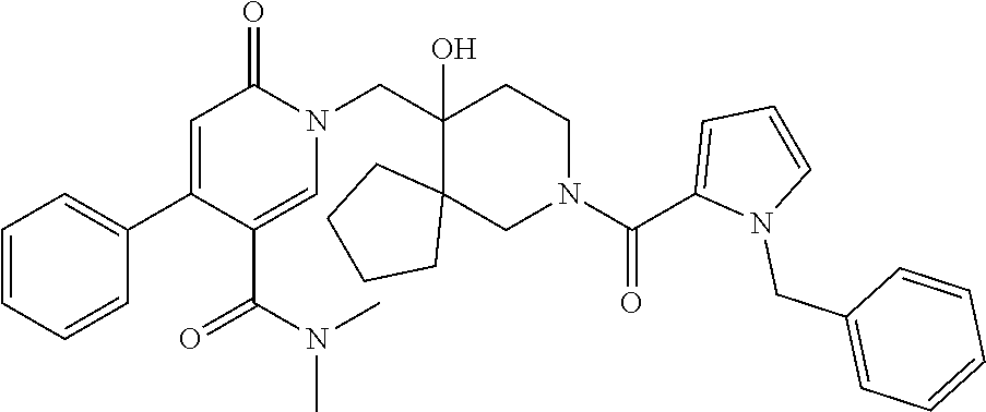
C1=CC=CC(C2=CC(=O)N(CC3(O)CCN(C(C4=CC=CN4CC4=CC=CC=C4)=O)CC34CCCC4)C=C2C(N(C)C)=O)=C1
